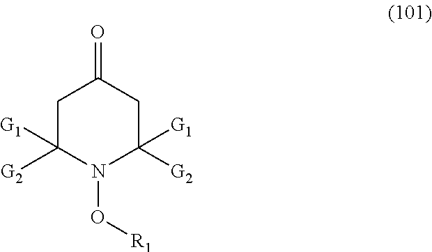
C1C([G2])([G1])N(O[R1])C([G2])([G1])CC1=O
